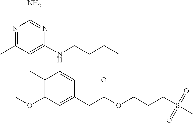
C(C1=C(NCCCC)N=C(N)N=C1C)C1=C(OC)C=C(CC(=O)OCCCS(=O)(C)=O)C=C1
